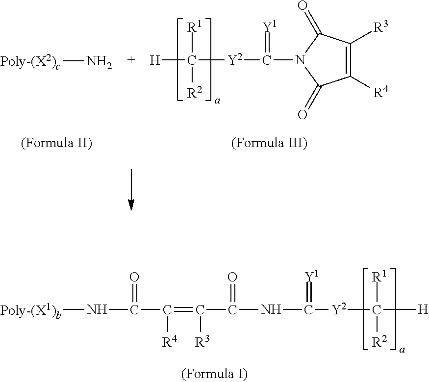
N([Poly-(X1)b])C(C(=C([R3])C(=O)NC([Y2]C([H])([R1])[R2])=[Y1])[R4])=O.C1([R4])=C([R3])C(=O)N(C([Y2]C([H])([R1])[R2])=[Y1])C1=O.[Poly-(X2)c]N
